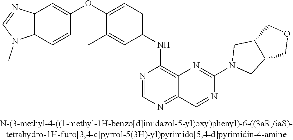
C1(OC2=CC=C(NC3=C4C(=NC=N3)C=NC(N3CC5C(C3)COC5)=N4)C=C2C)=CC2=C(C=C1)N(C)C=N2
